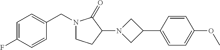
C1=C(F)C=CC(CN2CCC(N3CC(C4=CC=C(OC)C=C4)C3)C2=O)=C1
